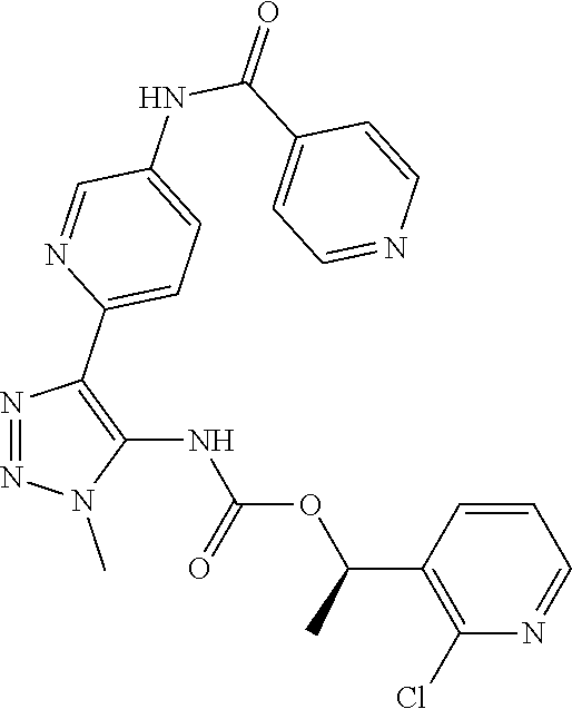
N1=NN(C)C(NC(OC(C2=C(Cl)N=CC=C2)C)=O)=C1C1=CC=C(NC(C2=CC=NC=C2)=O)C=N1
